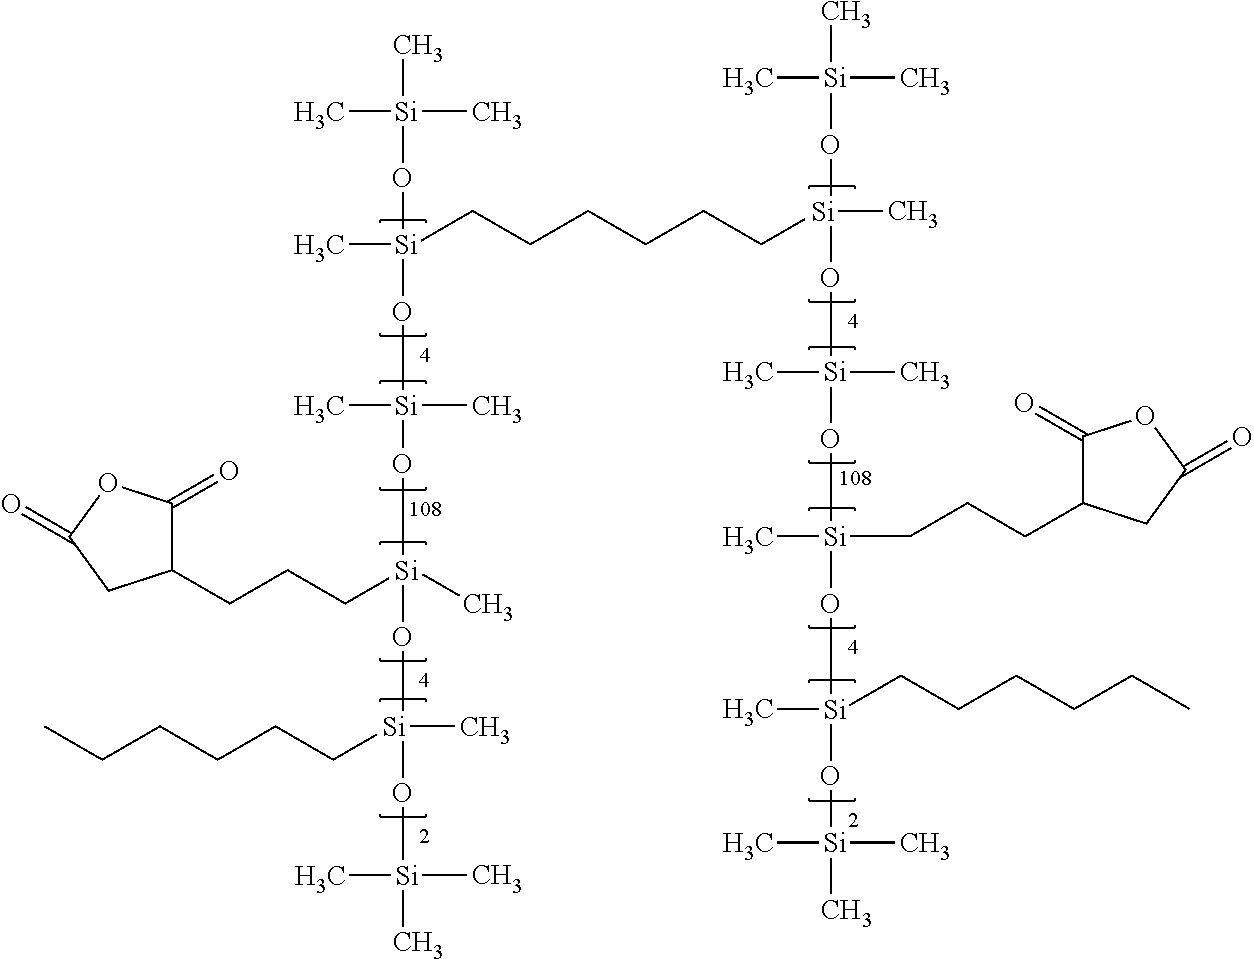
C[Si](CCCCCC[Si](C)(O[Si](C)(C)C)O[Si](C)(C)O[Si](C)(CCCC1C(=O)OC(=O)C1)O[Si](C)(CCCCCC)O[Si](C)(C)C)(O[Si](C)(C)C)O[Si](C)(C)O[Si](C)(O[Si](C)(O[Si](C)(C)C)CCCCCC)CCCC1C(=O)OC(=O)C1
